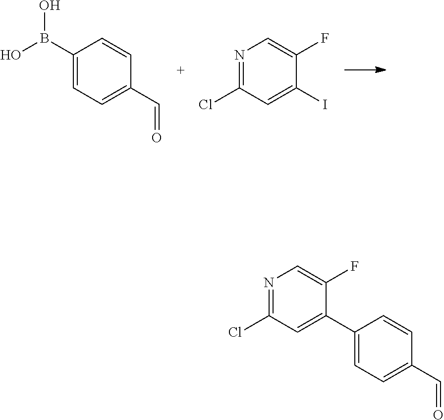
OB(C1=CC=C(C=O)C=C1)O.N1=C(Cl)C=C(I)C(F)=C1.N1=C(Cl)C=C(C2=CC=C(C=O)C=C2)C(F)=C1
